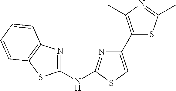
C1(NC2=NC(C3=C(C)N=C(C)S3)=CS2)=NC2=C(S1)C=CC=C2
